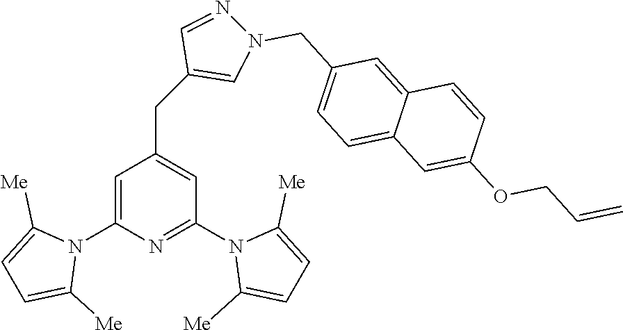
C1=C(N2C([Me])=CC=C2[Me])N=C(N2C([Me])=CC=C2[Me])C=C1CC1=CN(CC2=CC=C3C(=C2)C=CC(OCC=C)=C3)N=C1
